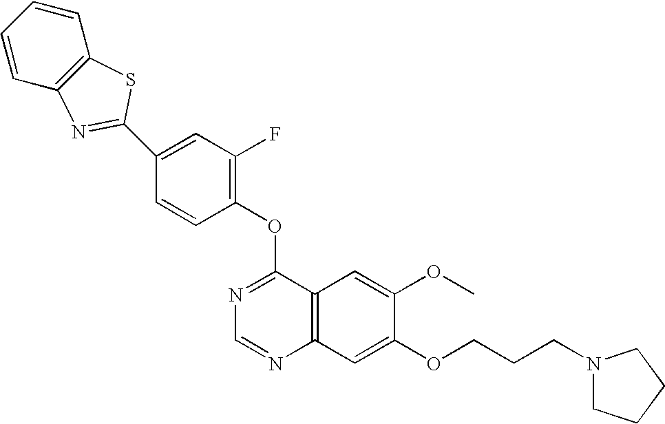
C1=CC2=C(C=C1)SC(C1=CC(F)=C(OC3=NC=NC4=C3C=C(OC)C(OCCCN3CCCC3)=C4)C=C1)=N2
